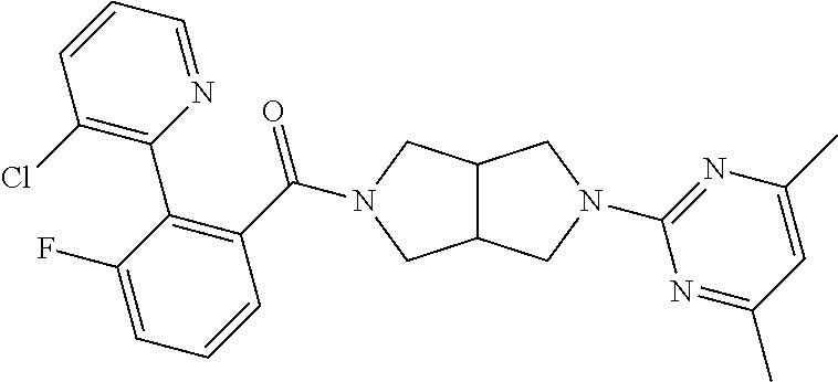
C12C(CN(C(=O)C3=C(C4=C(Cl)C=CC=N4)C(F)=CC=C3)C1)CN(C1=NC(C)=CC(C)=N1)C2
